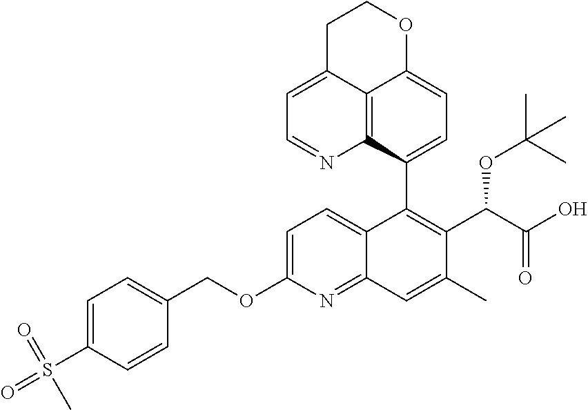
C12=C3C(C4=C(C(C(O)=O)OC(C)(C)C)C(C)=CC5=NC(OCC6=CC=C(S(=O)(=O)C)C=C6)=CC=C45)=CC=C1OCCC2=CC=N3
